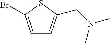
C1=C(Br)SC(CN(C)C)=C1
